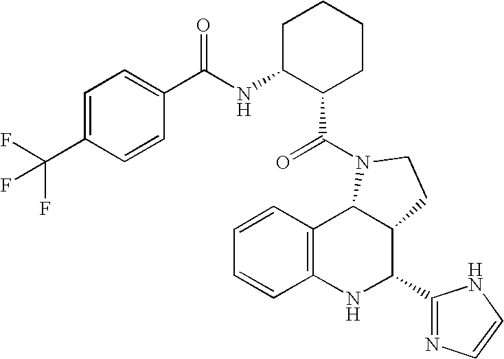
C1=CC2=C(C=C1)NC(C1=NC=CN1)C1C2N(C(=O)C2CCCCC2NC(=O)C2=CC=C(C(F)(F)F)C=C2)CC1
